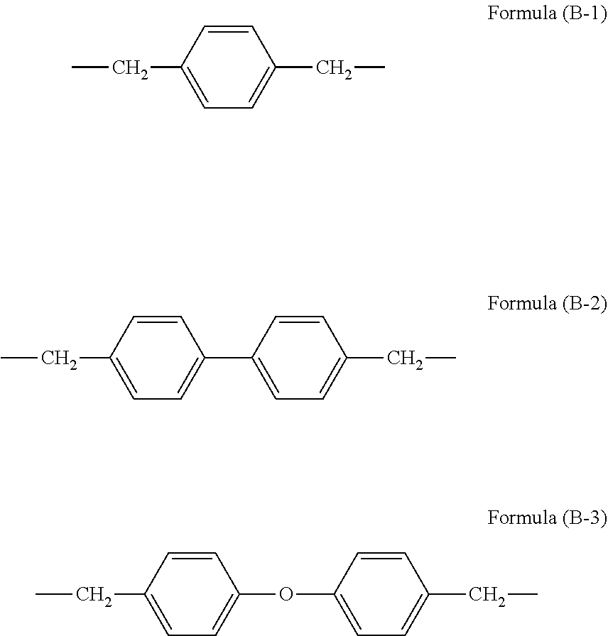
CCC1=CC=C(CC)C=C1.CCC1=CC=C(C2=CC=C(CC)C=C2)C=C1.CCC1=CC=C(OC2=CC=C(CC)C=C2)C=C1
